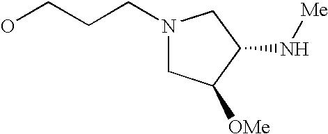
OCCCN1CC([OMe])C(N[Me])C1
